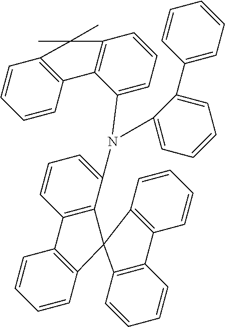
C12=C(C(N(C3=CC=CC=C3C3=CC=CC=C3)C3=CC=CC4=C3C3=C(C=CC=C3)C4(C)C)=CC=C1)C1(C3=C2C=CC=C3)C2=C(C=CC=C2)C2=C1C=CC=C2
